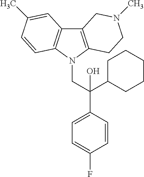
C12=C(N(CC(C3=CC=C(F)C=C3)(C3CCCCC3)O)C3=C1C=C(C)C=C3)CCN(C)C2
